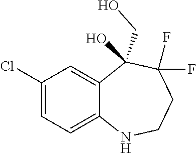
C1(Cl)=CC=C2C(=C1)C(CO)(O)C(F)(F)CCN2
